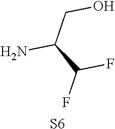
NC(C(F)F)CO.[S6]
